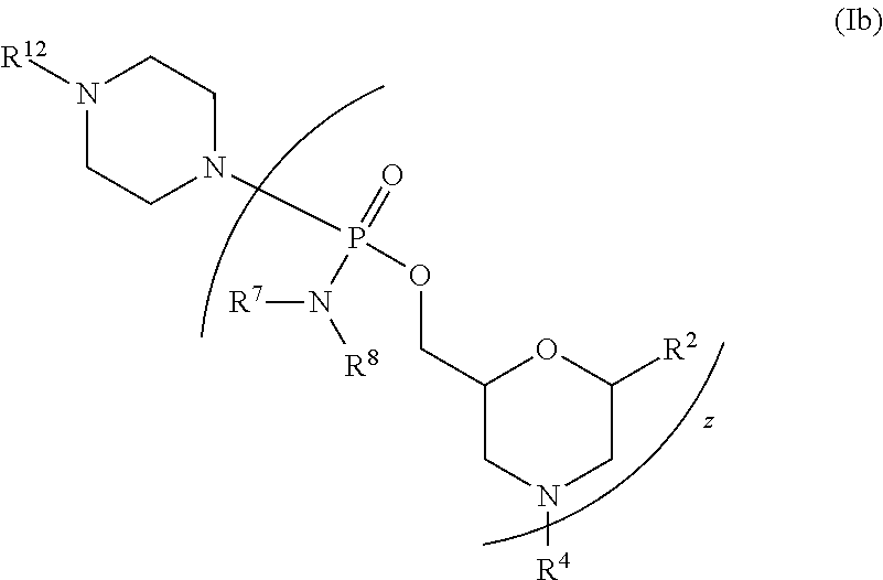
C1(COP(N2CCN([R12])CC2)(=O)N([R8])[R7])CN([R4])CC([R2])O1
